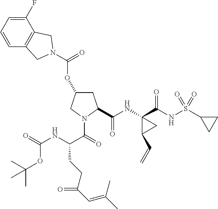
C1=CC2=C(C(F)=C1)CN(C(=O)OC1CC(C(NC3(C(NS(C4CC4)(=O)=O)=O)C(C=C)C3)=O)N(C(=O)C(NC(=O)OC(C)(C)C)CCC(C=C(C)C)=O)C1)C2
